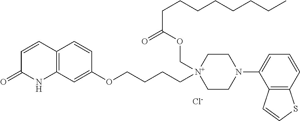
C12=C(C=C(OCCCC[N+]3(COC(=O)CCCCCCCC)CCN(C4=CC=CC5=C4C=CS5)CC3)C=C1)NC(=O)C=C2.[Cl-]
